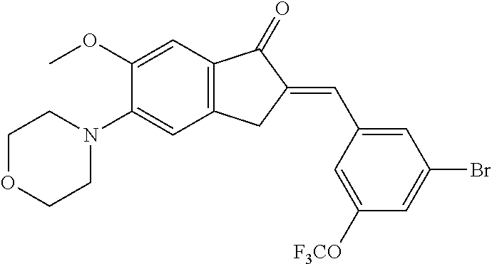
C1(OC)=CC2=C(C=C1N1CCOCC1)CC(=CC1=CC(Br)=CC([F3CO])=C1)C2=O
